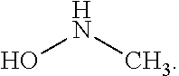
ONC
